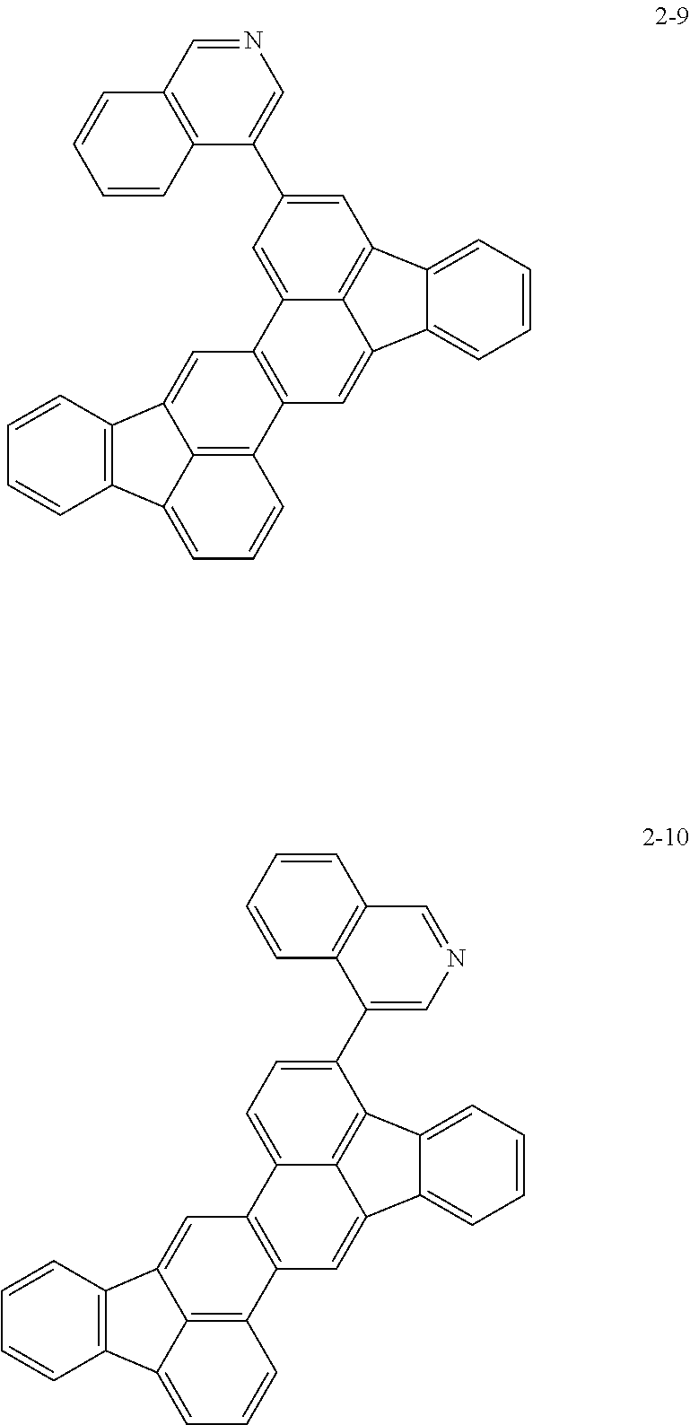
C1=C(C2=CN=CC3=C2C=CC=C3)C=C2C3=C1C1=CC=CC=C1C3=CC1=C2C=C2C3=C1C=CC=C3C1=C2C=CC=C1.C1(C2=CN=CC3=C2C=CC=C3)=CC=C2C3=C1C1=CC=CC=C1C3=CC1=C2C=C2C3=C1C=CC=C3C1=C2C=CC=C1
